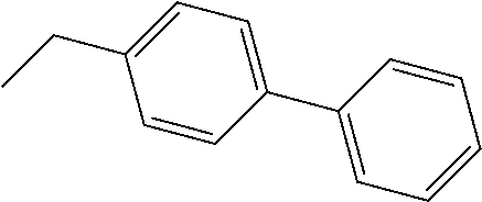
C1=CC(C2=CC=CC=C2)=CC=C1CC
